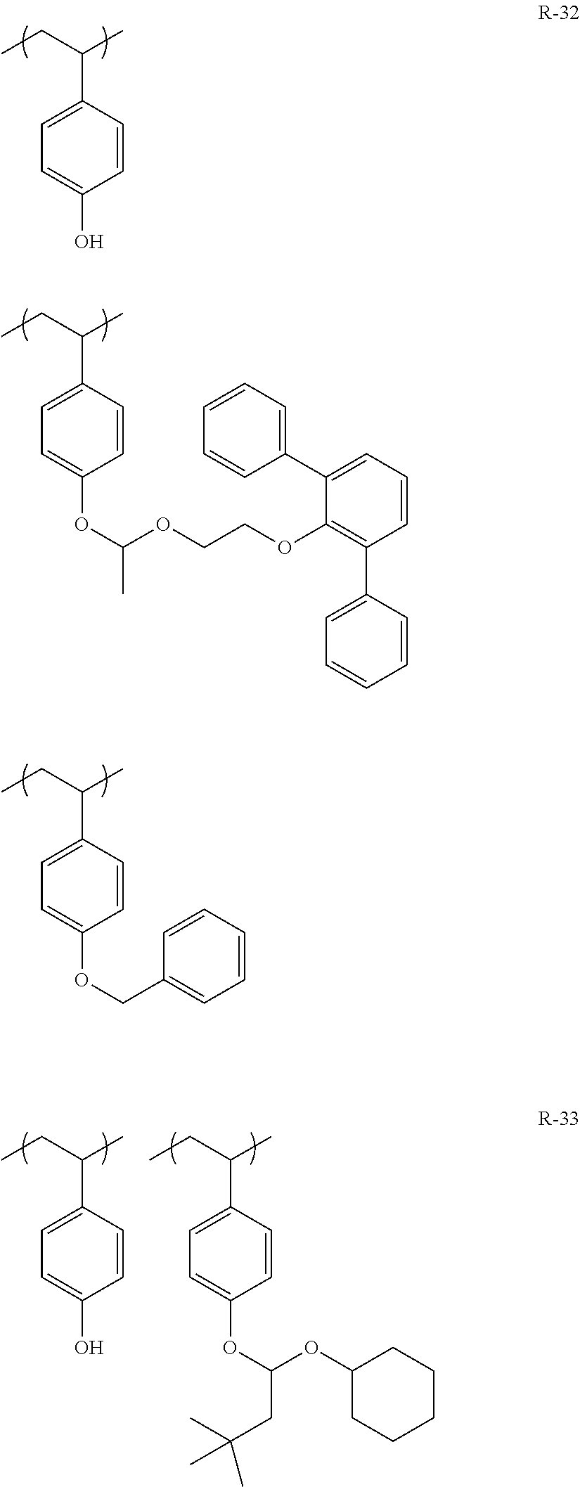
C1=C(C(CC)C)C=CC(O)=C1.C1=C(C(CC)C)C=CC(OC(OCCOC2=C(C3=CC=CC=C3)C=CC=C2C2=CC=CC=C2)C)=C1.C1=C(C(CC)C)C=CC(OCC2=CC=CC=C2)=C1.C1=C(C(CC)C)C=CC(O)=C1.C1=C(C(CC)C)C=CC(OC(OC2CCCCC2)CC(C)(C)C)=C1
